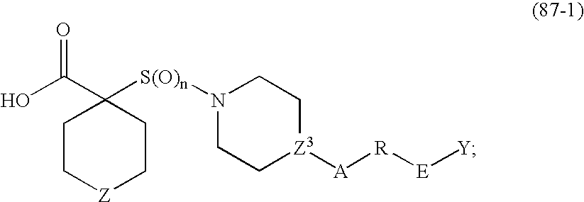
C1C[Z3]([A][R][E][Y])CCN1[S(O)n]C1(C(O)=O)CC[Z]CC1
